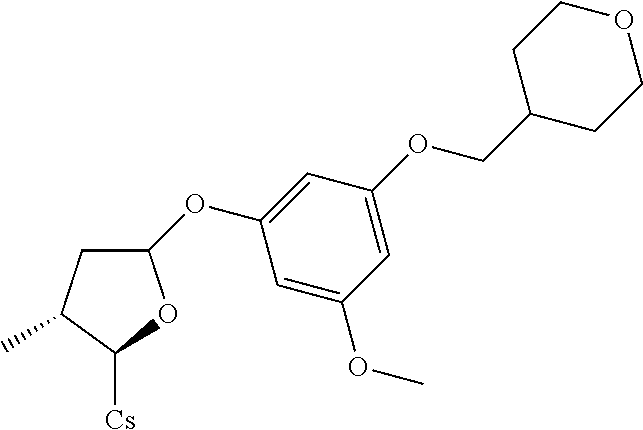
C1C(C)C([Cs])OC1OC1=CC(OCC2CCOCC2)=CC(OC)=C1
